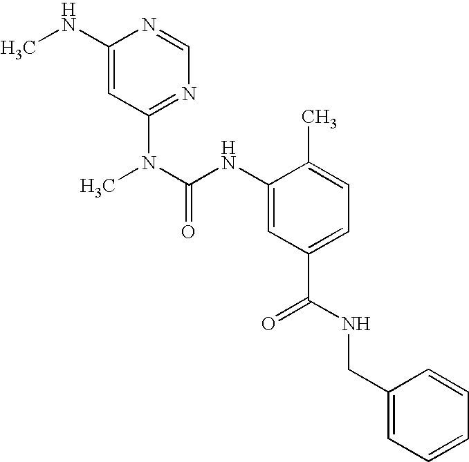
C1(NC)=CC(N(C)C(NC2=CC(C(=O)NCC3=CC=CC=C3)=CC=C2C)=O)=NC=N1
